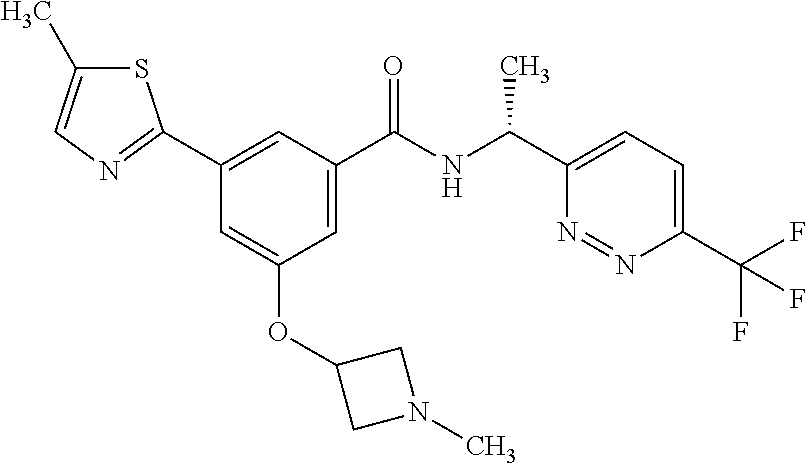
C1=C(C(NC(C2=CC=C(C(F)(F)F)N=N2)C)=O)C=C(C2=NC=C(C)S2)C=C1OC1CN(C)C1
